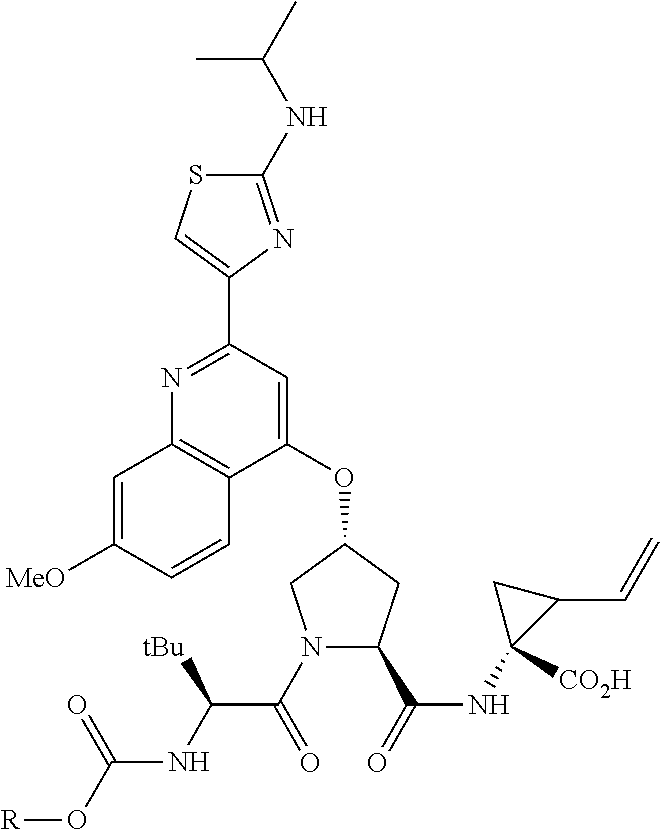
C1(OC2CC(C(NC3([CO2H])C(C=C)C3)=O)N(C(C(NC(=O)O[R])[tBu])=O)C2)=CC(C2=CSC(NC(C)C)=N2)=NC2=C1C=CC([MeO])=C2
